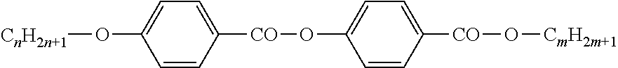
C1=CC([CO]OC2=CC=C([CO]O[CmH2m+1])C=C2)=CC=C1O[CnH2n+1]
